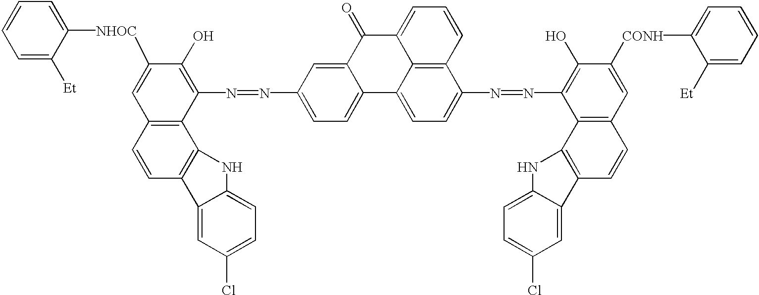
C1=CC=C([Et])C([NHOC]C2=CC3=C(C4=C(C=C3)C3=CC(Cl)=CC=C3N4)C(N=NC3=CC=C4C(=C3)C(=O)C3=CC=CC5=C3C4=CC=C5N=NC3=C(O)C([CONH]C4=CC=CC=C4[Et])=CC4=C3C3=C(C=C4)C4=CC(Cl)=CC=C4N3)=C2O)=C1
